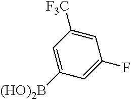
C1=C([(HO)2B])C=C(F)C=C1[F3C]
